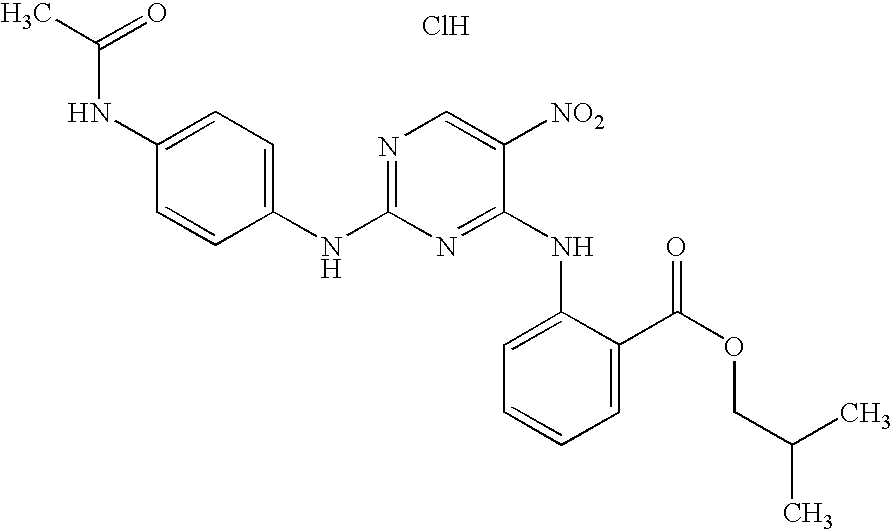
O=C(C)NC1=CC=C(NC2=NC=C([NO2])C(NC3=CC=CC=C3C(OCC(C)C)=O)=N2)C=C1.Cl
